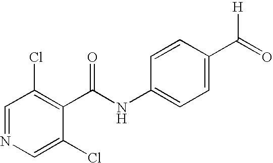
C1=NC=C(Cl)C(C(NC2=CC=C(C(=O)[H])C=C2)=O)=C1Cl
